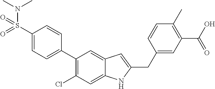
C1(S(N(C)C)(=O)=O)=CC=C(C2=C(Cl)C=C3C(=C2)C=C(CC2=CC(C(O)=O)=C(C)C=C2)N3)C=C1
